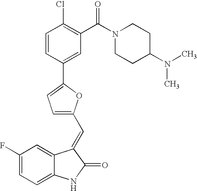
C1(F)=CC=C2C(=C1)C(=CC1=CC=C(C3=CC(C(N4CCC(N(C)C)CC4)=O)=C(Cl)C=C3)O1)C(=O)N2
